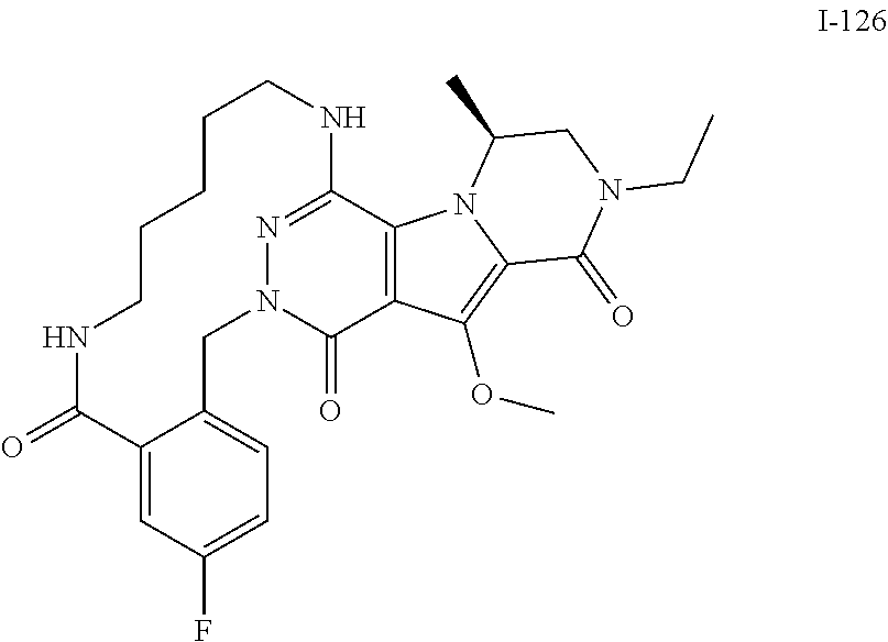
C1CNC2=NN(C(=O)C3=C2N2C(=C3OC)C(=O)N(CC)CC2C)CC2=CC=C(F)C=C2C(=O)NCCC1
